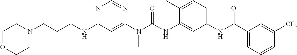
C(CCNC1=NC=NC(N(C(NC2=CC(NC(C3=CC=CC([CF3])=C3)=O)=CC=C2C)=O)C)=C1)N1CCOCC1
